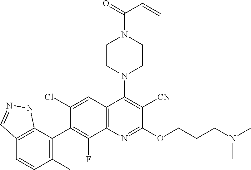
C12=C(C(C3=C(F)C4=C(C=C3Cl)C(N3CCN(C(=O)C=C)CC3)=C([CN])C(OCCCN(C)C)=N4)=C(C)C=C1)N(C)N=C2
